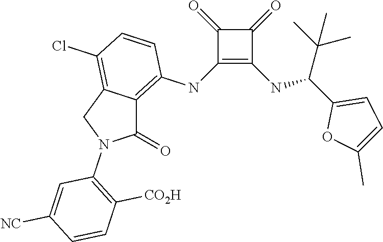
C1(NC2=C3C(=C(Cl)C=C2)CN(C2=C([CO2H])C=CC([NC])=C2)C3=O)=C(NC(C2=CC=C(C)O2)C(C)(C)C)C(=O)C1=O
